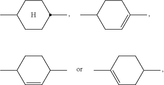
C1CC(C)CCC1C.[H].C1CC(C)CC=C1C.C1CC(C)C=CC1C.C1CC(C)=CCC1C
